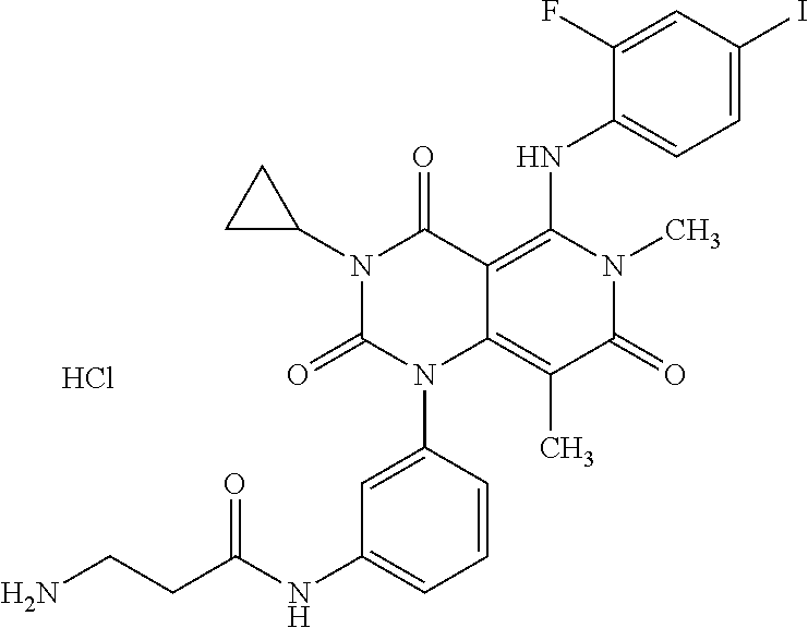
N1(C2CC2)C(=O)N(C2=CC(NC(CCN)=O)=CC=C2)C2=C(C)C(=O)N(C)C(NC3=CC=C(I)C=C3F)=C2C1=O.Cl
